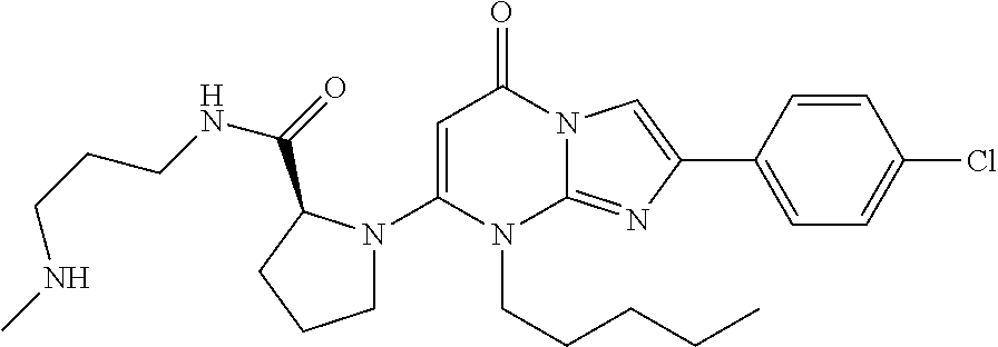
C1=C(N2CCCC2C(NCCCNC)=O)N(CCCCC)C2=NC(C3=CC=C(Cl)C=C3)=CN2C1=O
